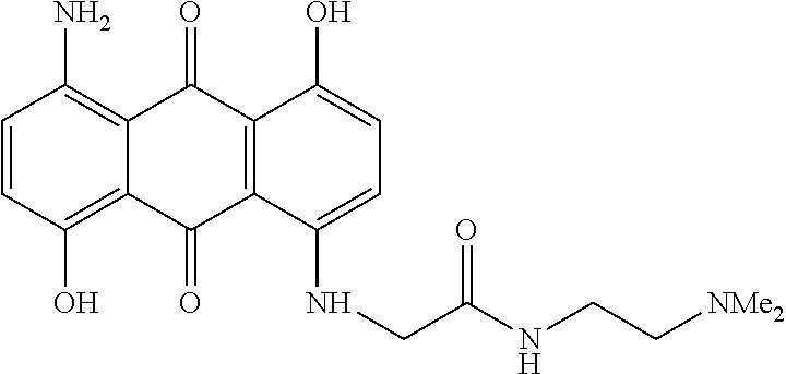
C1=CC(O)=C2C(=C1N)C(=O)C1=C(C2=O)C(NCC(NCC[NMe2])=O)=CC=C1O
